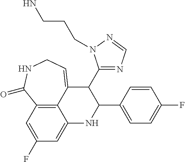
C12=C3C=C(F)C=C1NC(C1=CC=C(F)C=C1)C(C1=NC=NN1CCCN)C2=CCNC3=O
